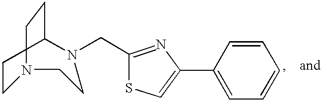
C1CN(CC2=NC(C3=CC=CC=C3)=CS2)CCN(CC)C1
